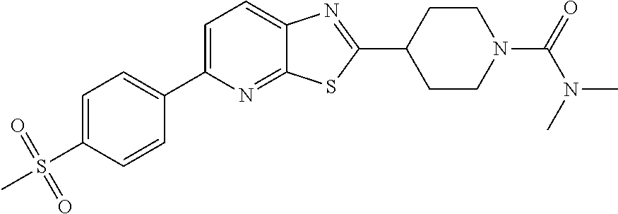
C1=C(C2=CC=C(S(C)(=O)=O)C=C2)N=C2C(=C1)N=C(C1CCN(C(N(C)C)=O)CC1)S2
